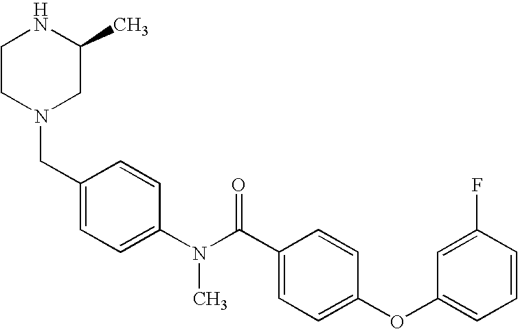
N1CCN(CC2=CC=C(N(C(C3=CC=C(OC4=CC=CC(F)=C4)C=C3)=O)C)C=C2)CC1C
